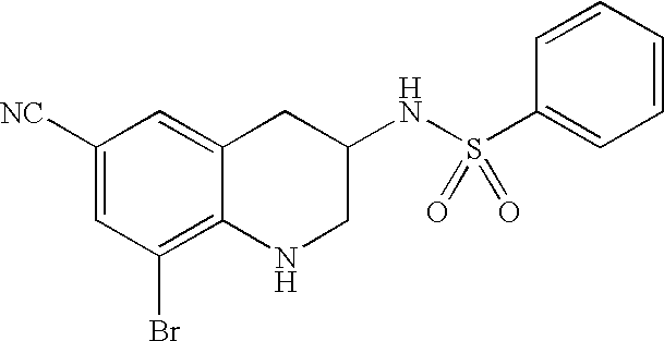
C1([NC])=CC(Br)=C2C(=C1)CC(NS(=O)(=O)C1=CC=CC=C1)CN2
